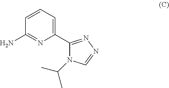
C1(C2=NN=CN2C(C)C)=CC=CC(N)=N1
